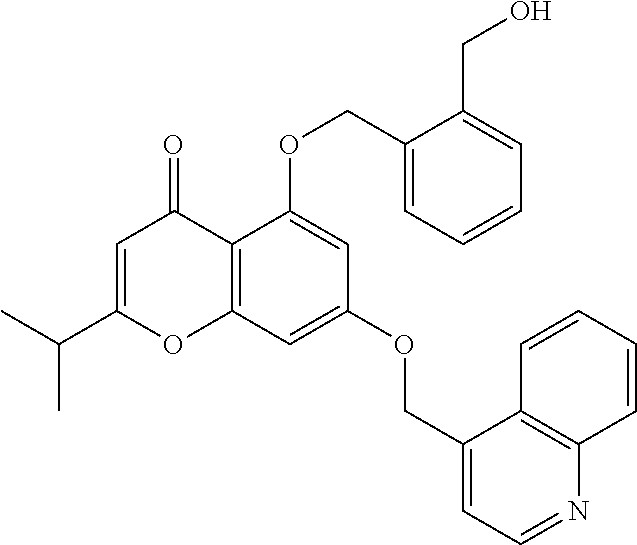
C12=C(C=C(OCC3=CC=NC4=C3C=CC=C4)C=C1OCC1=CC=CC=C1CO)OC(C(C)C)=CC2=O
